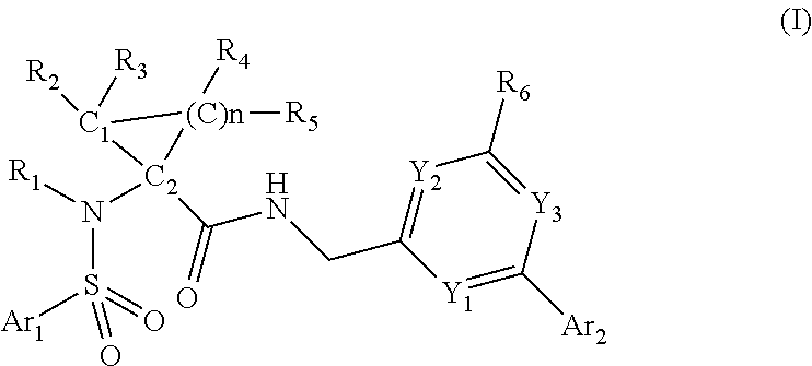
[Y3]1=C([R6])[Y2]=C(CNC(=O)[C2]2(N([R1])S(=O)([Ar1])=O)[(C)n]([R5])([R4])[C1]2([R3])[R2])[Y1]=C1[Ar2]
